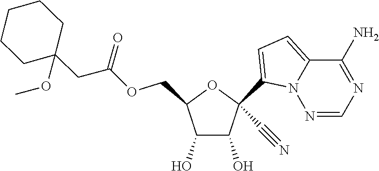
C1(O)C(O)C(COC(CC2(OC)CCCCC2)=O)OC1(C1=CC=C2N1N=CN=C2N)C#N
